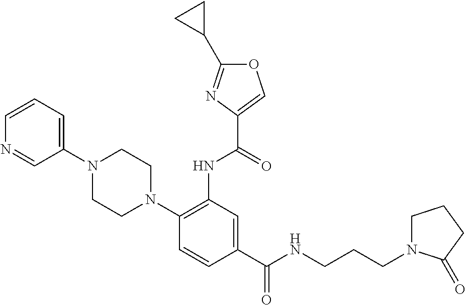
N1=CC(N2CCN(C3=C(NC(=O)C4=COC(C5CC5)=N4)C=C(C(NCCCN4CCCC4=O)=O)C=C3)CC2)=CC=C1
